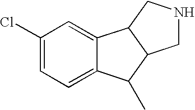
C1(Cl)=CC=C2C(=C1)C1C(C2C)CNC1
